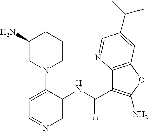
C1(N)CN(C2=CC=NC=C2NC(=O)C2=C(N)OC3=C2N=CC(C(C)C)=C3)CCC1
